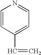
C1=CC(C=C)=CC=N1
